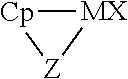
[Cp]1[MX][Z]1
